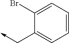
C1=CC=C(Br)C(C->C)=C1
